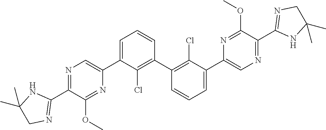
N1=C(C2=NCC(C)(C)N2)C(OC)=NC(C2=CC=CC(C3=C(Cl)C(C4=CN=C(C5=NCC(C)(C)N5)C(OC)=N4)=CC=C3)=C2Cl)=C1
